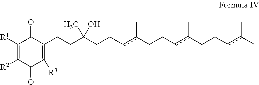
C1([R1])=C([R2])C(=O)C([R3])=C(CCC(CCcc(CCcc(CCcc(C)C)C)C)(C)O)C1=O
